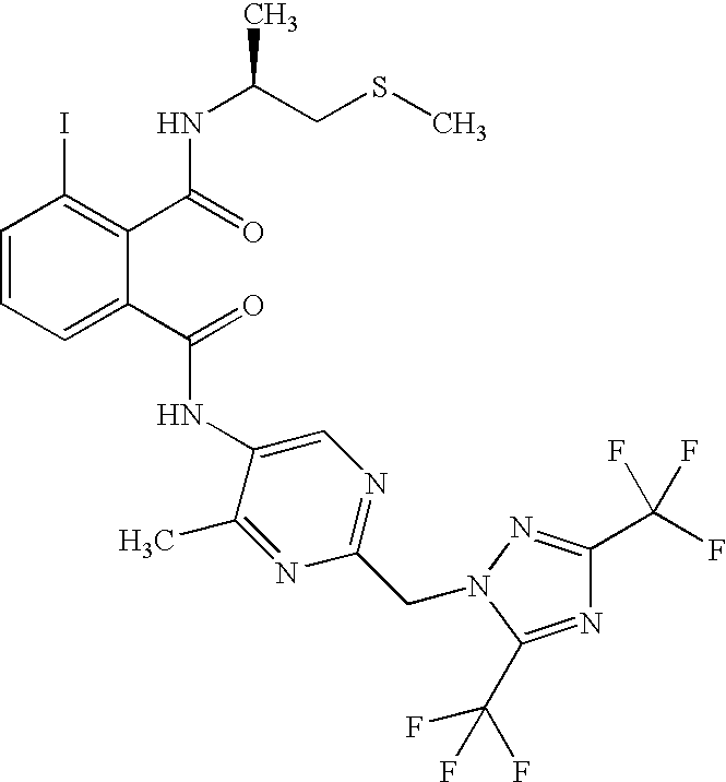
C1=CC=C(C(=O)NC2=CN=C(CN3N=C(C(F)(F)F)N=C3C(F)(F)F)N=C2C)C(C(=O)NC(CSC)C)=C1I
